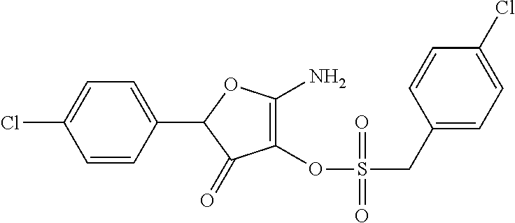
C1(OS(=O)(CC2=CC=C(Cl)C=C2)=O)=C(N)OC(C2=CC=C(Cl)C=C2)C1=O
